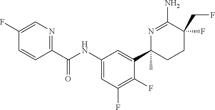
C(NC1=CC(F)=C(F)C(C2(C)CCC(F)(CF)C(N)=N2)=C1)(=O)C1=NC=C(F)C=C1
